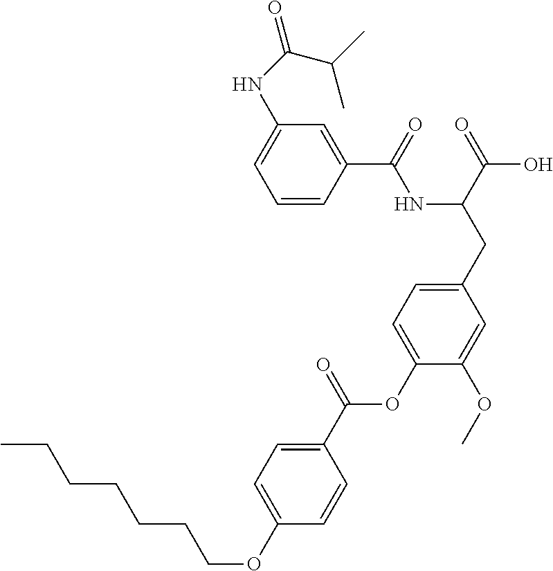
C1=CC(C(=O)NC(CC2=CC=C(OC(C3=CC=C(OCCCCCCC)C=C3)=O)C(OC)=C2)C(=O)O)=CC(NC(=O)C(C)C)=C1
